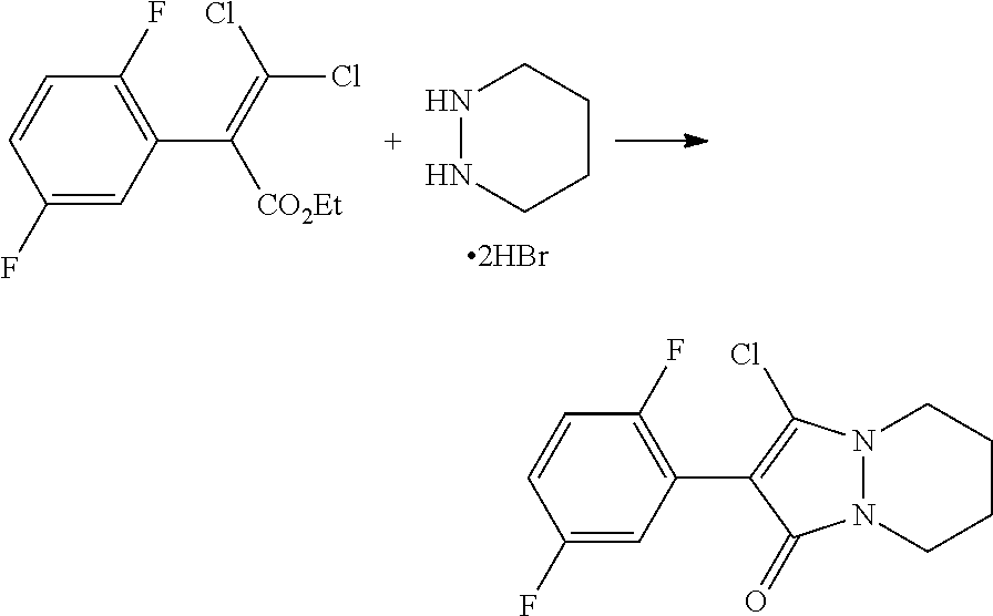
N1NCCCC1.C1(F)=CC(C(=C(Cl)Cl)[CO2Et])=C(F)C=C1.C1(F)=CC(C2=C(Cl)N3N(C2=O)CCCC3)=C(F)C=C1
